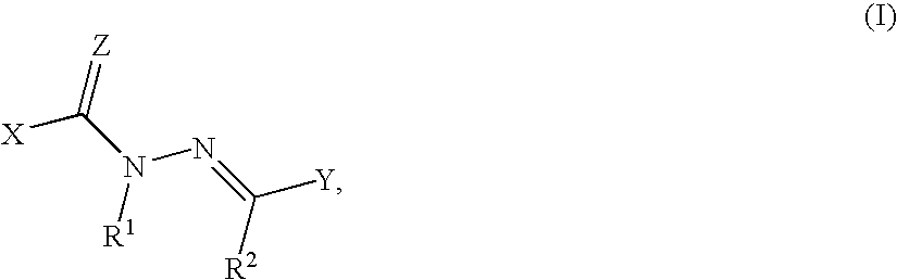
[X]C(N([R1])N=C([Y])[R2])=[Z]
